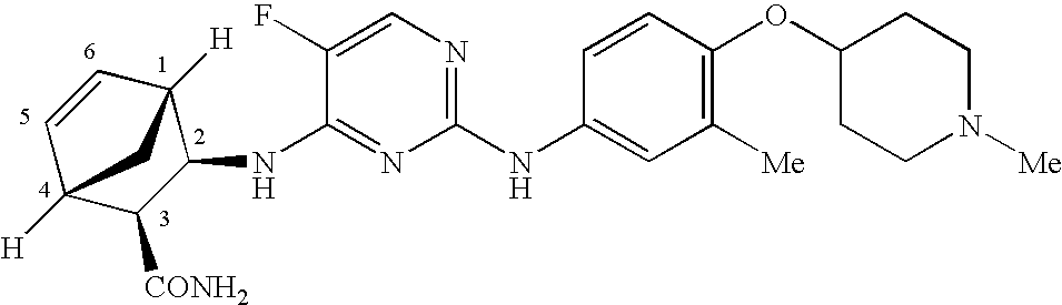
C1(NC2=CC([Me])=C(OC3CCN([Me])CC3)C=C2)=NC=C(F)C(NC2C3([H])C=CC([H])(C2[CONH2])C3)=N1
